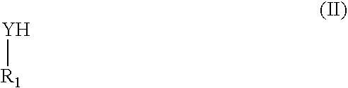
[Y][R1]
